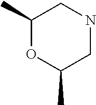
C1(C)OC(C)CNC1
